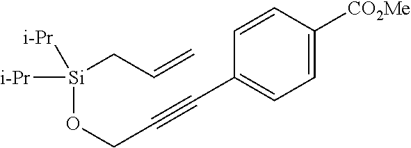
[Si](OCC#CC1=CC=C([CO2Me])C=C1)(CC=C)([i-Pr])[i-Pr]
